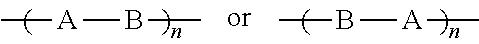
C[A]BC.CB[A]C
